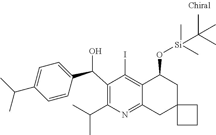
C1(C(C2=CC=C(C(C)C)C=C2)O)=C(C(C)C)N=C2C(=C1I)C(O[Si](C(C)(C)C)(C)C)CC1(C2)CCC1
